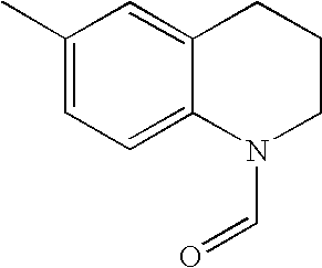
C1(C)=CC=C2C(=C1)CCCN2C=O
